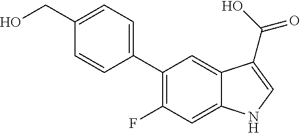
C1(C2=CC=C(CO)C=C2)=C(F)C=C2C(=C1)C(C(O)=O)=CN2
